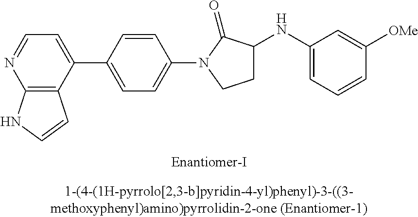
C1(C2=CC=C(N3CCC(NC4=CC=CC([OMe])=C4)C3=O)C=C2)=CC=NC2=C1C=CN2
